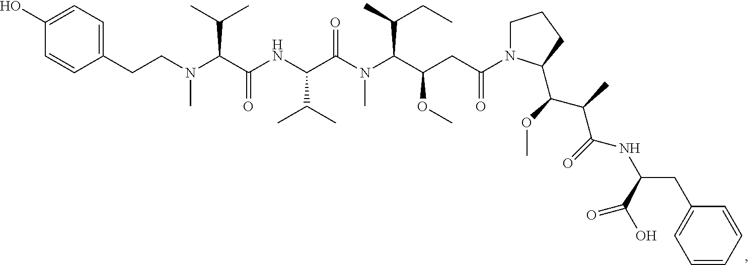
N(C(C(NC(C(N(C(C(CC(N1CCCC1C(C(C(=O)NC(CC1=CC=CC=C1)C(=O)O)C)OC)=O)OC)C(C)CC)C)=O)C(C)C)=O)C(C)C)(CCC1=CC=C(O)C=C1)C
